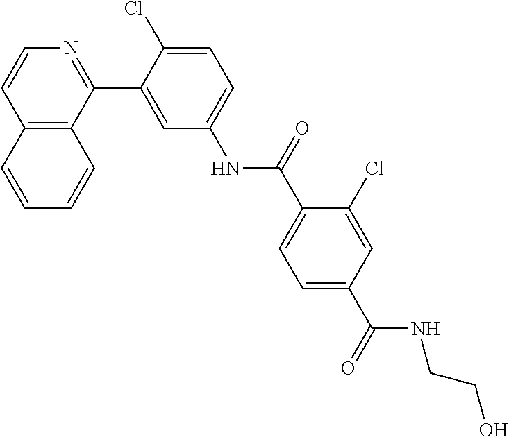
C12=C(C(C3=CC(NC(C4=CC=C(C(=O)NCCO)C=C4Cl)=O)=CC=C3Cl)=NC=C1)C=CC=C2
